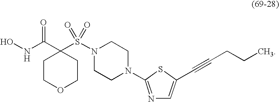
C1COCCC1(C(NO)=O)S(N1CCN(C2=NC=C(C#CCCC)S2)CC1)(=O)=O
